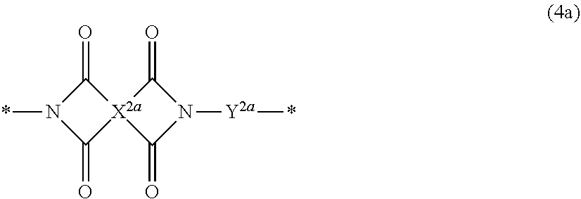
N1(*)C(=O)[X2a]2(C1=O)C(=O)N([Y2a]*)C2=O
